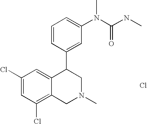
C1(Cl)=C2C(=CC(Cl)=C1)C(C1=CC(N(C(=O)NC)C)=CC=C1)CN(C)C2.Cl
